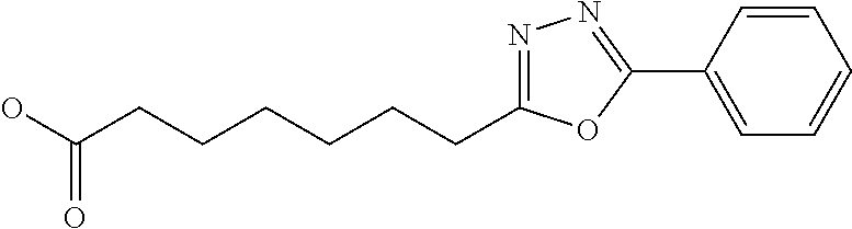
N1=C(CCCCCCC(O)=O)OC(C2=CC=CC=C2)=N1
